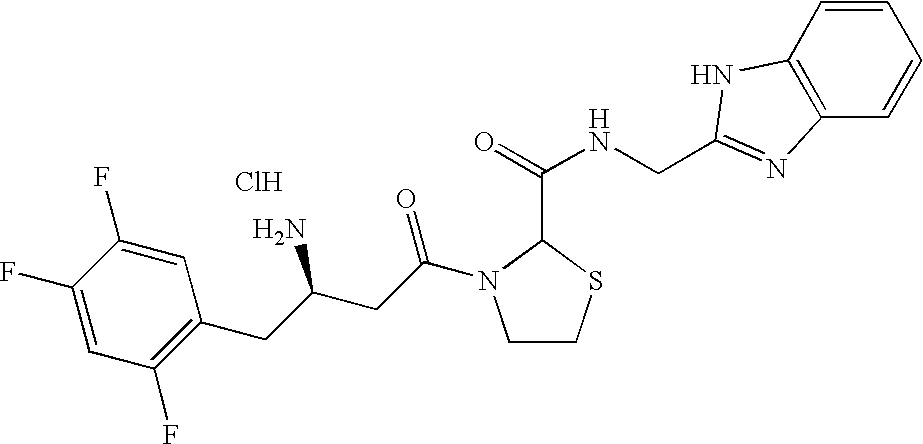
Cl.C1(F)=CC(F)=C(CC(CC(=O)N2CCSC2C(=O)NCC2=NC3=C(C=CC=C3)N2)N)C=C1F
